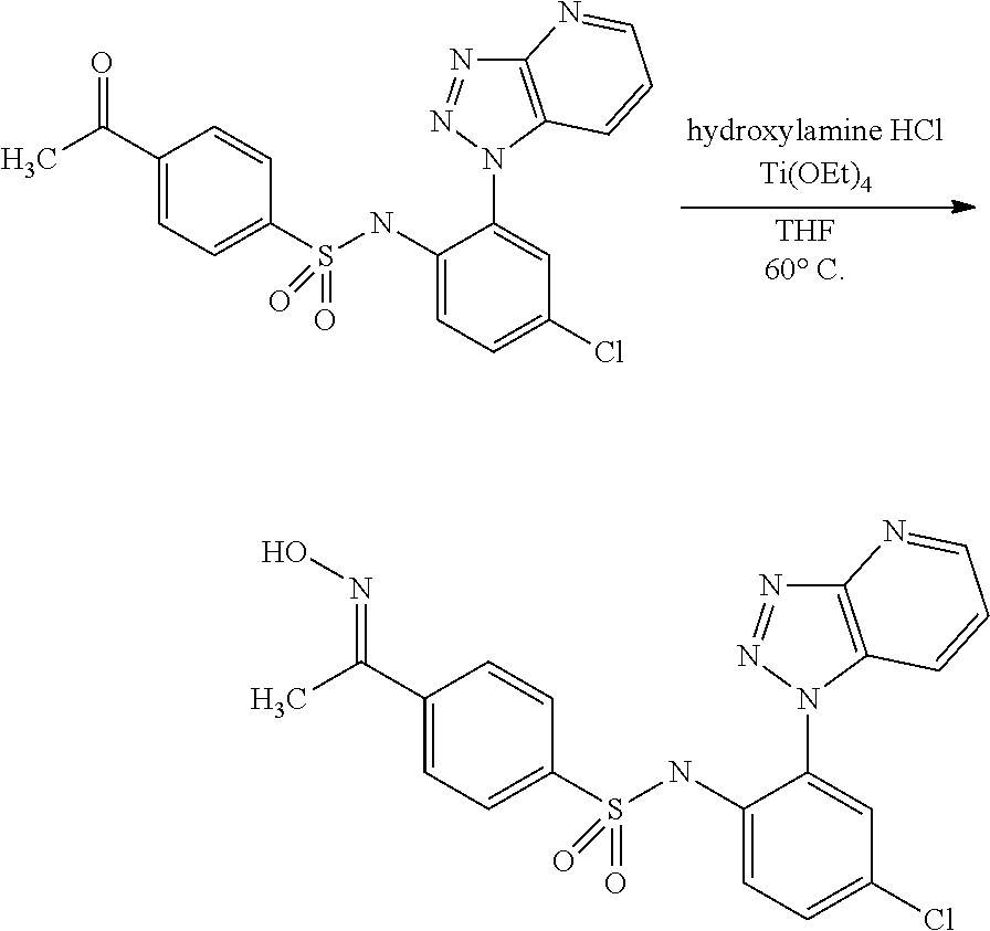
C1(C(=O)C)=CC=C(S(=O)(=O)NC2=CC=C(Cl)C=C2N2C3=C(N=N2)N=CC=C3)C=C1.C1(C(=NO)C)=CC=C(S(=O)(=O)NC2=CC=C(Cl)C=C2N2C3=C(N=N2)N=CC=C3)C=C1
